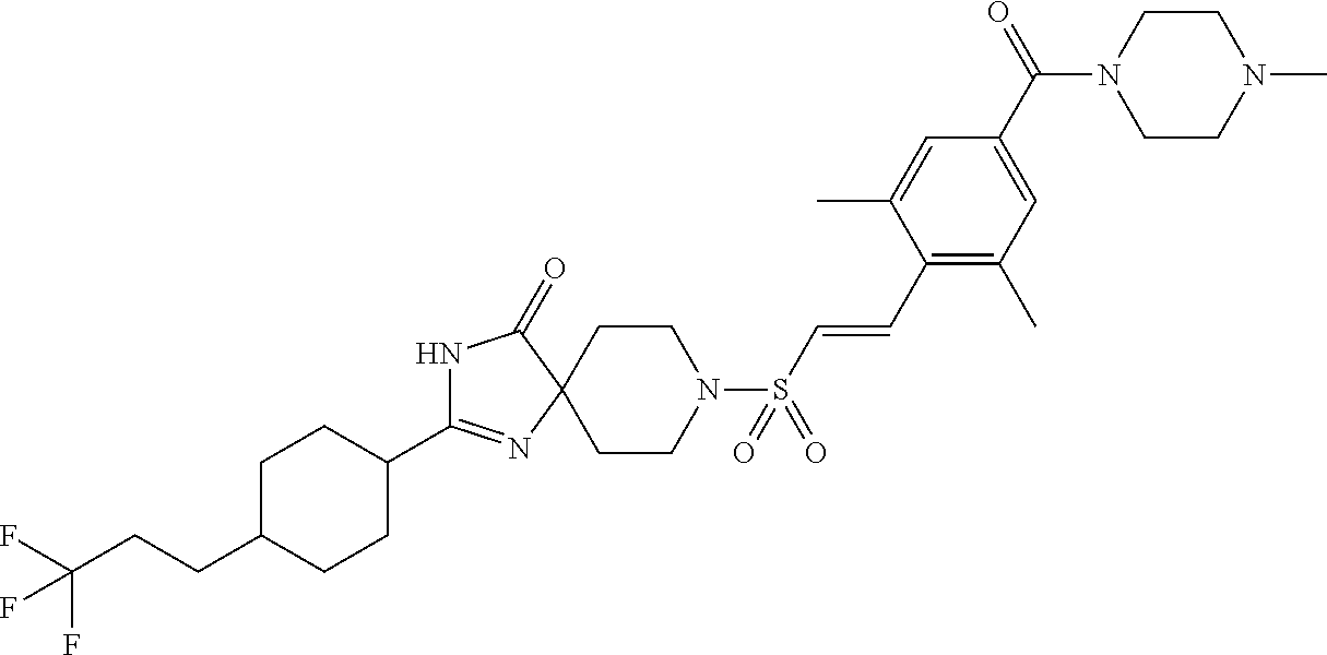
C1C(CCC(F)(F)F)CCC(C2=NC3(C(=O)N2)CCN(S(C=CC2=C(C)C=C(C(=O)N4CCN(C)CC4)C=C2C)(=O)=O)CC3)C1
